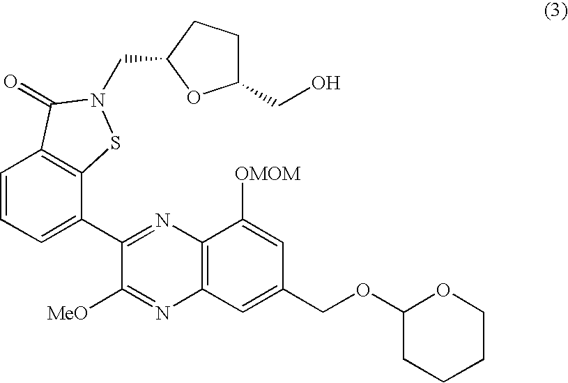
C1(C2=CC=CC3=C2SN(CC2CCC(CO)O2)C3=O)=NC2=C(N=C1[MeO])C=C(COC1CCCCO1)C=C2[OMOM]
